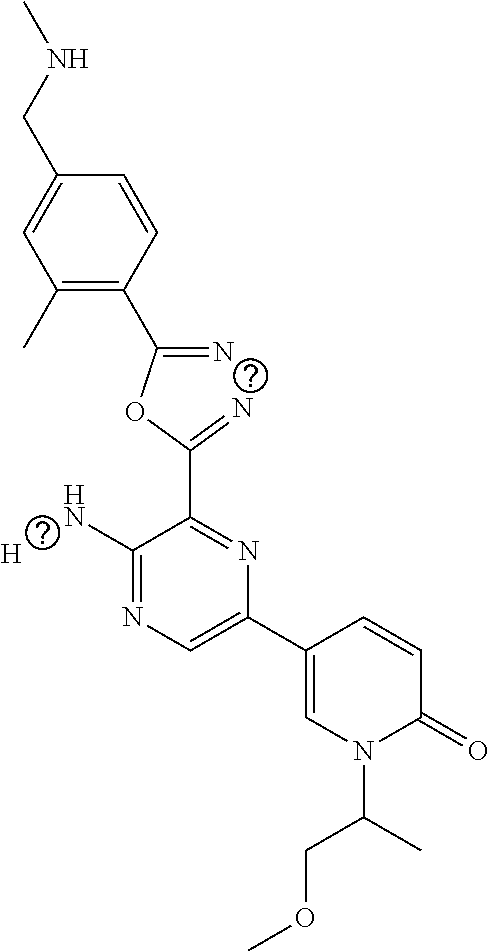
C1(C)=C(C(=N)OC(=N)C2=NC(C3=CN(C(COC)C)C(=O)C=C3)=CN=C2N)C=CC(CNC)=C1.[H]
